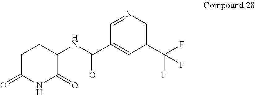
C1(NC(C2=CC(C(F)(F)F)=CN=C2)=O)C(=O)NC(=O)CC1
